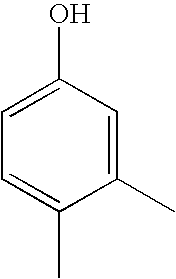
C1(C)=CC(O)=CC=C1C
